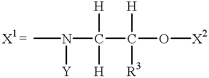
N(C([H])([H])C([R3])([H])O[X2])([Y])C.[X1]
